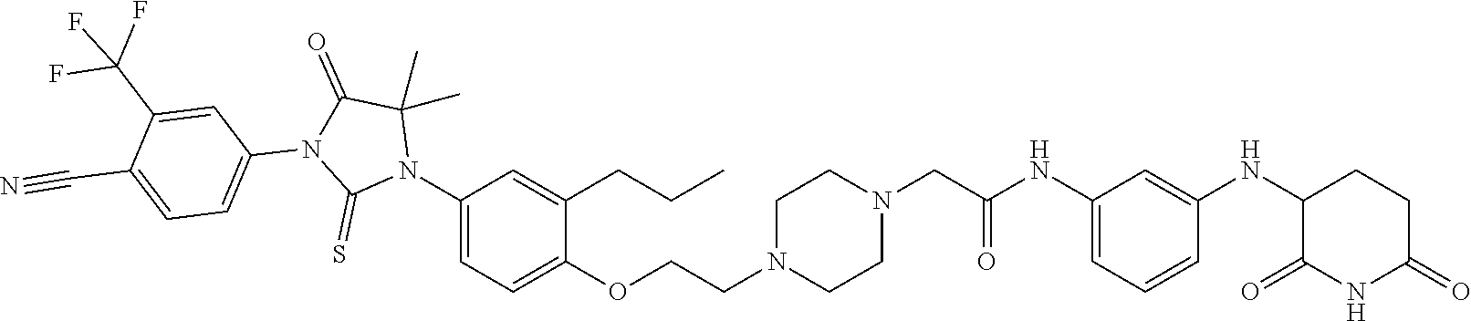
C1=C(NC(CN2CCN(CCOC3=CC=C(N4C(C)(C)C(=O)N(C5=CC=C(C#N)C(C(F)(F)F)=C5)C4=S)C=C3CCC)CC2)=O)C=C(NC2C(=O)NC(=O)CC2)C=C1
